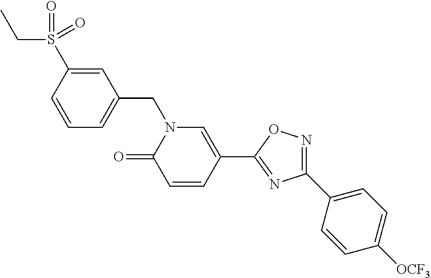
C1=CC(S(=O)(CC)=O)=CC(CN2C(=O)C=CC(C3=NC(C4=CC=C([OCF3])C=C4)=NO3)=C2)=C1
